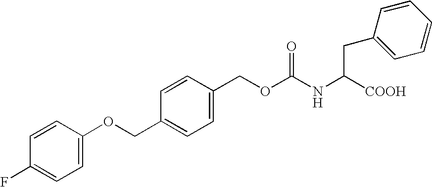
C1=CC(OCC2=CC=C(COC(NC([COOH])CC3=CC=CC=C3)=O)C=C2)=CC=C1F
